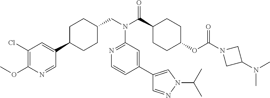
C1(Cl)=C(OC)N=CC(C2CCC(CN(C(C3CCC(OC(N4CC(N(C)C)C4)=O)CC3)=O)C3=NC=CC(C4=CN(C(C)C)N=C4)=C3)CC2)=C1
